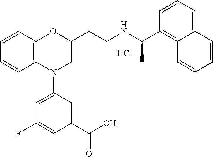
Cl.C1=CC2=C(C=C1)N(C1=CC(F)=CC(C(O)=O)=C1)CC(CCNC(C1=C3C(=CC=C1)C=CC=C3)C)O2
